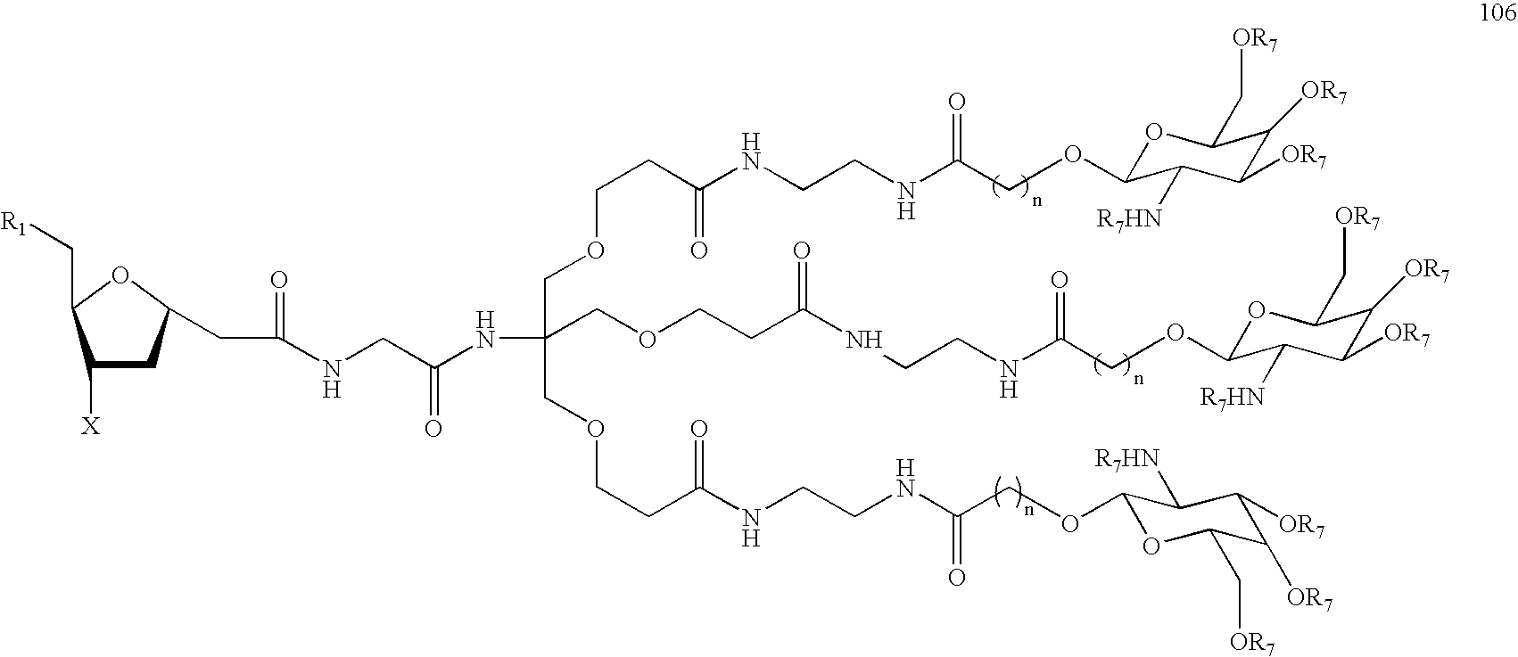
C1([X])CC(CC(=O)NCC(NC(COCCC(NCCNC(COC2OC(C[OR7])C([OR7])C([OR7])C2[R7HN])=O)=O)(COCCC(NCCNC(=O)COC2OC(C[OR7])C([OR7])C([OR7])C2[R7HN])=O)COCCC(NCCNC(COC2OC(C[OR7])C([OR7])C([OR7])C2[R7HN])=O)=O)=O)OC1C[R1]
